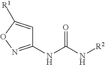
C1(NC(N[R2])=O)=NOC([R1])=C1
